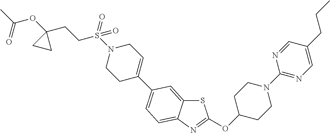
S1C2=CC(C3=CCN(S(=O)(CCC4(OC(C)=O)CC4)=O)CC3)=CC=C2N=C1OC1CCN(C2=NC=C(CCC)C=N2)CC1
